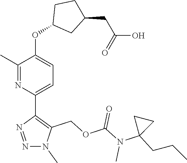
C1(C)=NC(C2=C(COC(N(C3(CCC)CC3)C)=O)N(C)N=N2)=CC=C1OC1CC(CC(O)=O)CC1
